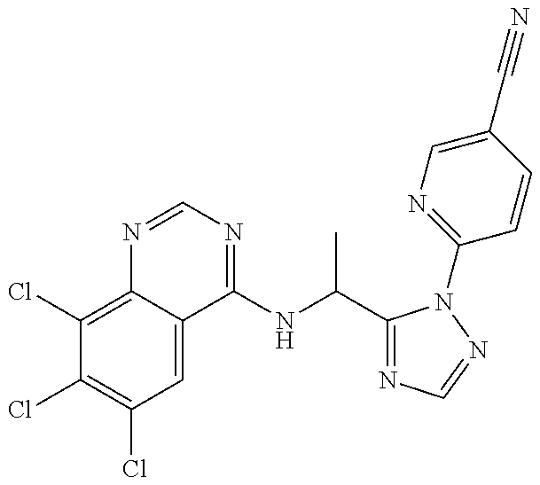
C1(Cl)=C2C(=CC(Cl)=C1Cl)C(NC(C1=NC=NN1C1=NC=C(C#N)C=C1)C)=NC=N2
